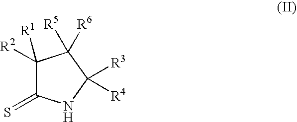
C1([R2])([R1])C(=S)NC([R3])([R4])C1([R5])[R6]
